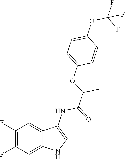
C1(F)=C(F)C=C2C(=C1)C(NC(=O)C(OC1=CC=C(OC(F)(F)F)C=C1)C)=CN2
